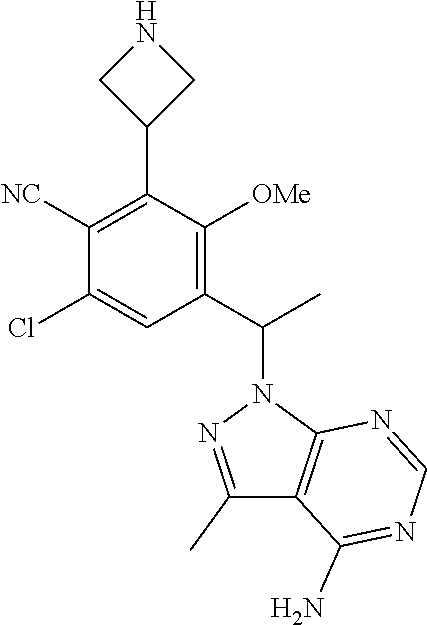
C1([NC])=C(C2CNC2)C([OMe])=C(C(C)N2N=C(C)C3=C2N=CN=C3N)C=C1Cl
